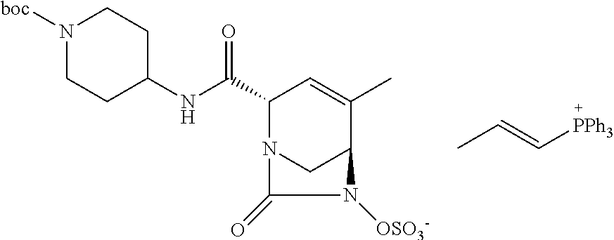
C(C1N2CC(C(C)=C1)N([OSO3-])C2=O)(NC1CCN([boc])CC1)=O.CC=C[PPh3]
